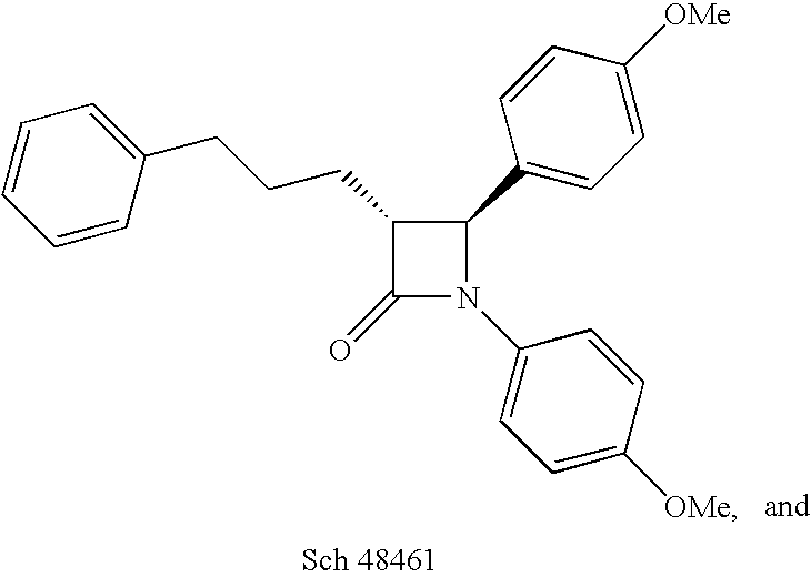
C1(=O)N(C2=CC=C([OMe])C=C2)C(C2=CC=C([OMe])C=C2)C1CCCC1=CC=CC=C1
